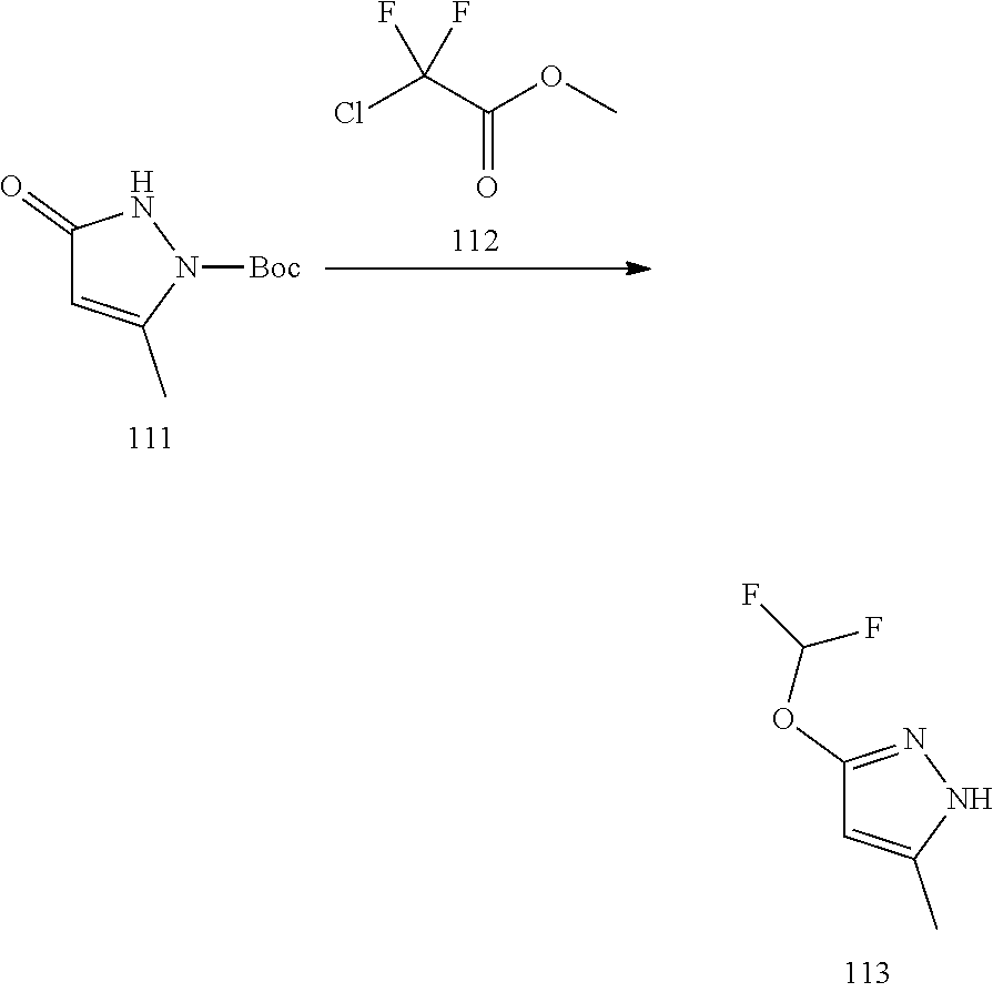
C1(OC(F)F)=NNC(C)=C1.C1(=O)C=C(C)N([Boc])N1.ClC(C(OC)=O)(F)F
